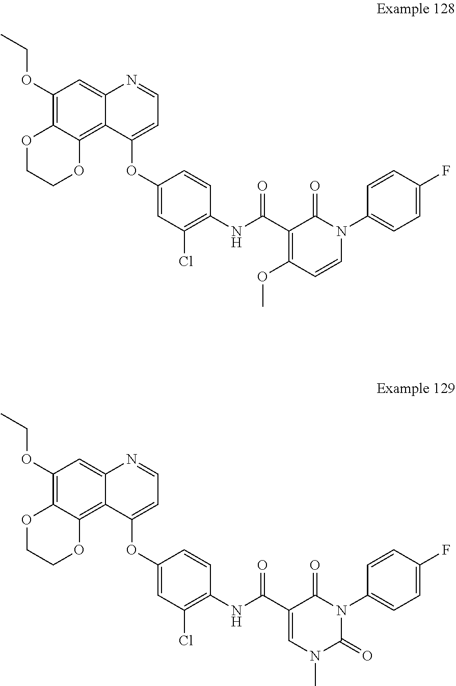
C1(OCC)=C2C(=C3C(=C1)N=CC=C3OC1=CC(Cl)=C(NC(C3=C(OC)C=CN(C4=CC=C(F)C=C4)C3=O)=O)C=C1)OCCO2.C1(OCC)=C2C(=C3C(=C1)N=CC=C3OC1=CC(Cl)=C(NC(C3=CN(C)C(=O)N(C4=CC=C(F)C=C4)C3=O)=O)C=C1)OCCO2
